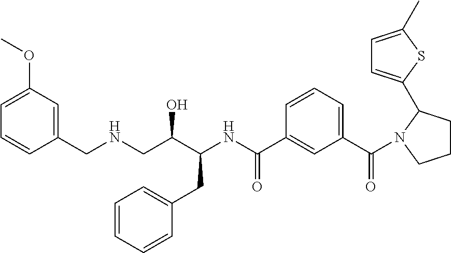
C1=C(OC)C=C(CNCC(C(NC(C2=CC(C(=O)N3CCCC3C3=CC=C(C)S3)=CC=C2)=O)CC2=CC=CC=C2)O)C=C1
